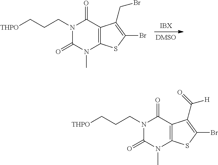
BrC1=C(C(=O)[H])C2=C(S1)N(C)C(=O)N(CCC[THPO])C2=O.BrC1=C(CBr)C2=C(S1)N(C)C(=O)N(CCC[THPO])C2=O
